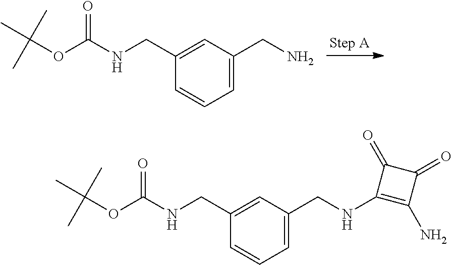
CC(OC(NCC1=CC(CN)=CC=C1)=O)(C)C.CC(OC(NCC1=CC(CNC2=C(N)C(=O)C2=O)=CC=C1)=O)(C)C
